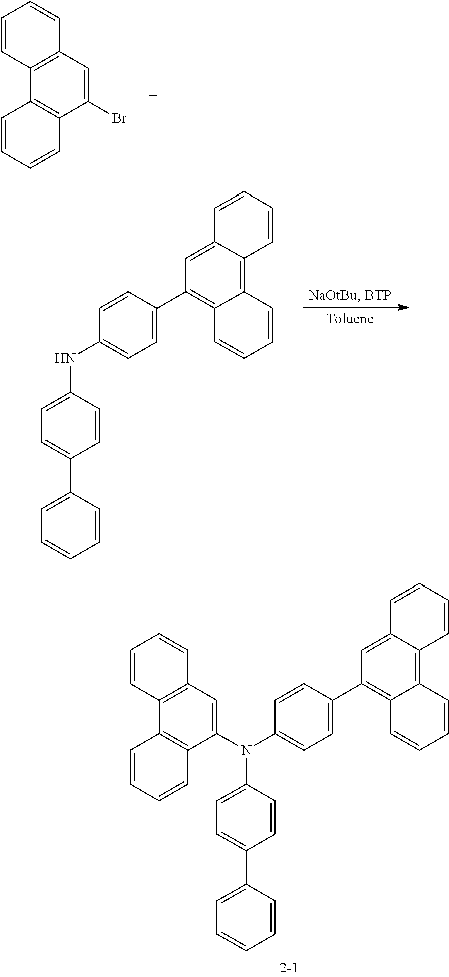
C1=CC2=C(C=C1)C=C(Br)C1=C2C=CC=C1.C1=C(C2=CC=CC=C2)C=CC(NC2=CC=C(C3=C4C(=C5C(=C3)C=CC=C5)C=CC=C4)C=C2)=C1.C1=C(C2=CC=CC=C2)C=CC(N(C2=CC=C(C3=C4C(=C5C(=C3)C=CC=C5)C=CC=C4)C=C2)C2=CC3=C(C=CC=C3)C3=C2C=CC=C3)=C1
